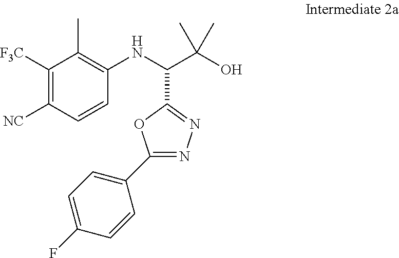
C1([F3C])=C([NC])C=CC(NC(C(O)(C)C)C2=NN=C(C3=CC=C(F)C=C3)O2)=C1C
